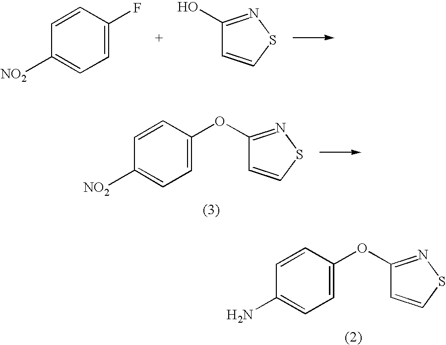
C1=C(F)C=CC([NO2])=C1.C1(O)=NSC=C1.C1=C(OC2=NSC=C2)C=CC([NO2])=C1.C1=C(OC2=NSC=C2)C=CC(N)=C1
